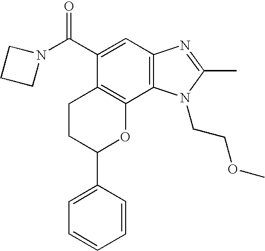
C12=C(C=C(C(N3CCC3)=O)C3=C1OC(C1=CC=CC=C1)CC3)N=C(C)N2CCOC
